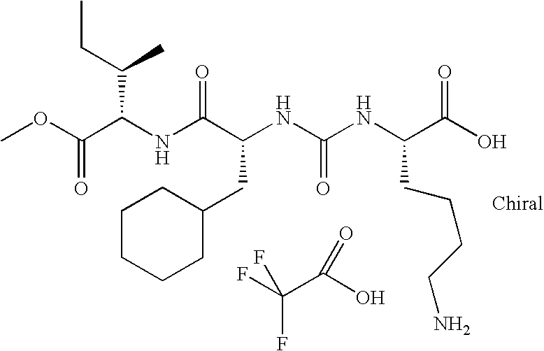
N(C(C(NC(NC(C(O)=O)CCCCN)=O)CC1CCCCC1)=O)C(C(OC)=O)C(CC)C.FC(C(O)=O)(F)F
